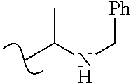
CC(NC[Ph])C
